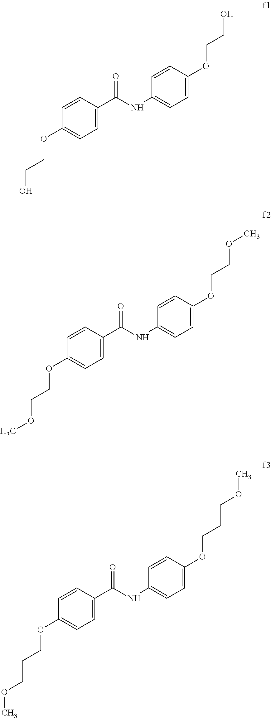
C1=C(OCCO)C=CC(NC(C2=CC=C(OCCO)C=C2)=O)=C1.C1=C(OCCOC)C=CC(NC(C2=CC=C(OCCOC)C=C2)=O)=C1.C1=C(OCCCOC)C=CC(NC(C2=CC=C(OCCCOC)C=C2)=O)=C1
